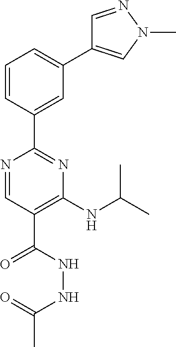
C1(NC(C)C)=C(C(NNC(C)=O)=O)C=NC(C2=CC(C3=CN(C)N=C3)=CC=C2)=N1
